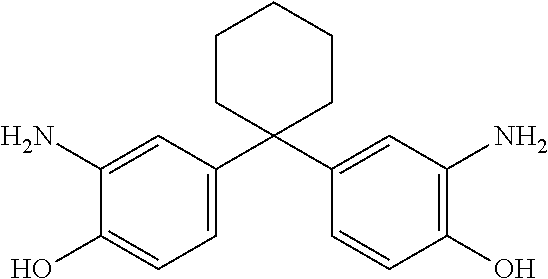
C1=C(C2(C3=CC(N)=C(O)C=C3)CCCCC2)C=C(N)C(O)=C1
